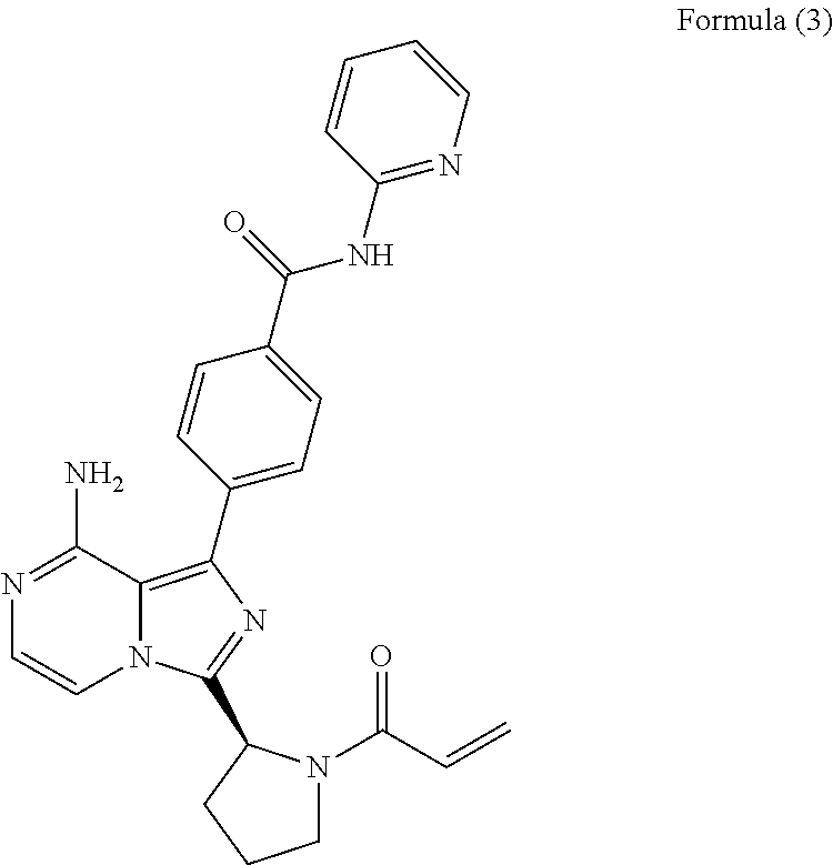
C12=C(C3=CC=C(C(=O)NC4=NC=CC=C4)C=C3)N=C(C3N(C(C=C)=O)CCC3)N1C=CN=C2N
